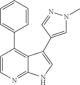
C1=CN=C2C(=C1C1=CC=CC=C1)C(C1=CN(C)N=C1)=CN2
